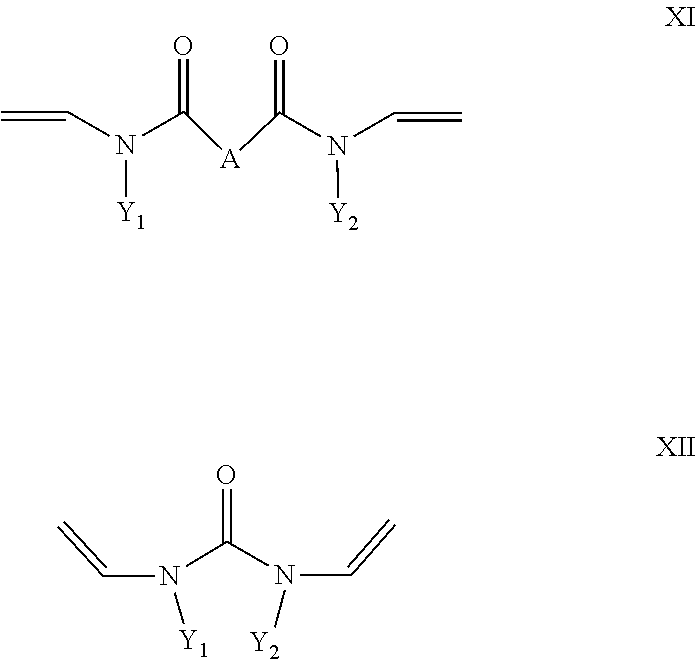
N([Y2])(C=C)C(=O)[A]C(N([Y1])C=C)=O.[Y2]N(C=C)C(N([Y1])C=C)=O
